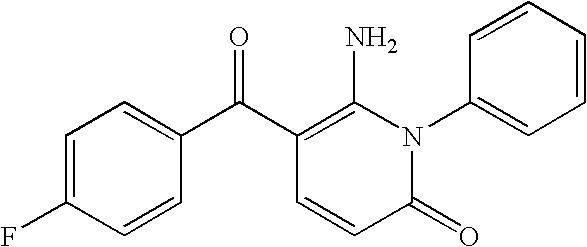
C1(=O)N(C2=CC=CC=C2)C(N)=C(C(C2=CC=C(F)C=C2)=O)C=C1
